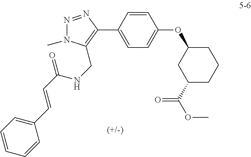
N1=NC(C2=CC=C(OC3CC(C(=O)OC)CCC3)C=C2)=C(CNC(C=CC2=CC=CC=C2)=O)N1C
